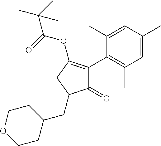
C1(=O)C(C2=C(C)C=C(C)C=C2C)=C(OC(=O)C(C)(C)C)CC1CC1CCOCC1
